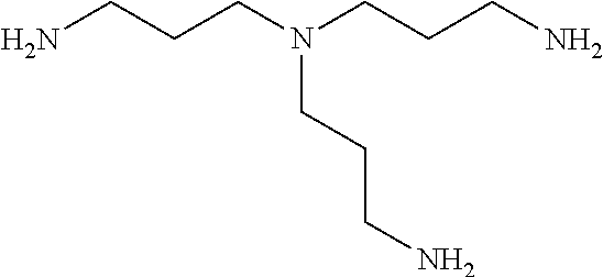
NCCCN(CCCN)CCCN
